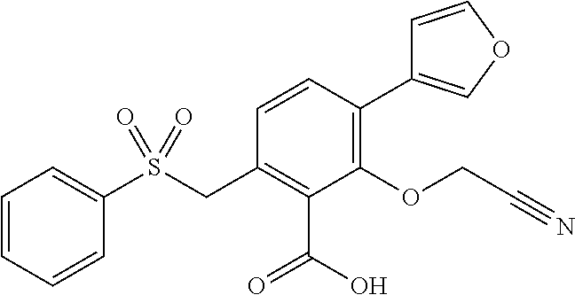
C1=CC=CC(S(CC2=C(C(=O)O)C(OCC#N)=C(C3=COC=C3)C=C2)(=O)=O)=C1
